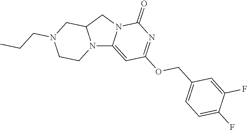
N12C3=CC(OCC4=CC=C(F)C(F)=C4)=NC(=O)N3CC1CN(CCC)CC2
